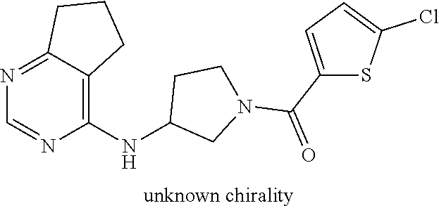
C1=NC(NC2CN(C(C3=CC=C(Cl)S3)=O)CC2)=C2C(=N1)CCC2
